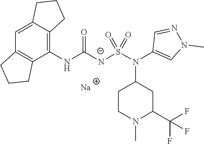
[Na].C12=CC3=C(C(NC([N-]S(N(C4=CN(C)N=C4)C4CCN(C)C(C(F)(F)F)C4)(=O)=O)=O)=C1CCC2)CCC3
